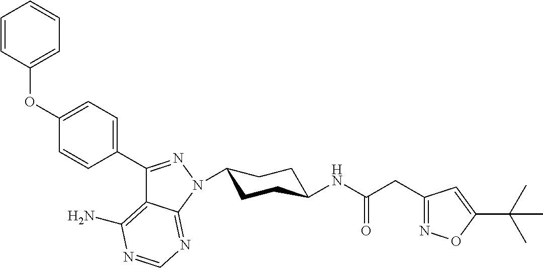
C1(C2=NN(C3CCC(NC(CC4=NOC(C(C)(C)C)=C4)=O)CC3)C3=NC=NC(N)=C23)=CC=C(OC2=CC=CC=C2)C=C1
